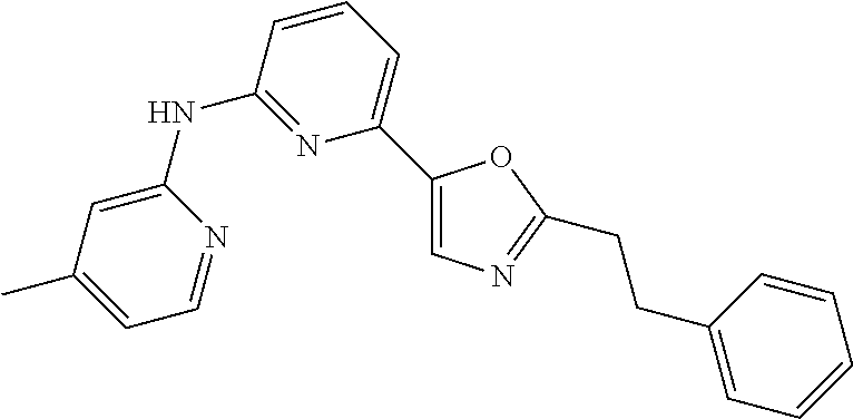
C1=C(C)C=C(NC2=NC(C3=CN=C(CCC4=CC=CC=C4)O3)=CC=C2)N=C1
